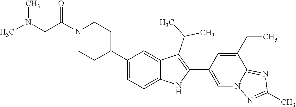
N1(C(CN(C)C)=O)CCC(C2=CC=C3C(=C2)C(C(C)C)=C(C2=CN4C(=NC(C)=N4)C(CC)=C2)N3)CC1
